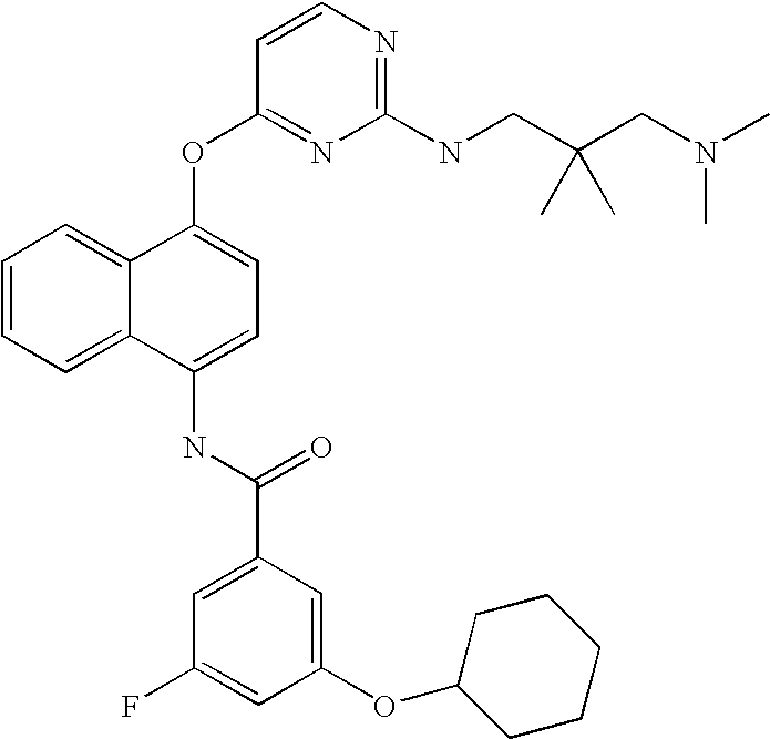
C1=CC=C2C(=C1)C(OC1=NC(NCC(CN(C)C)(C)C)=NC=C1)=CC=C2NC(C1=CC(F)=CC(OC2CCCCC2)=C1)=O
